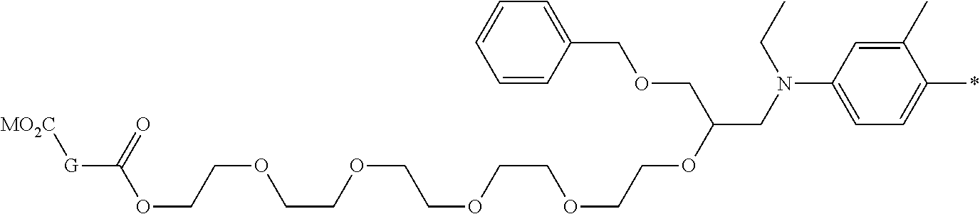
C1(C)=CC(N(CC(OCCOCCOCCOCCOCCOC([G][MO2C])=O)COCC2=CC=CC=C2)CC)=CC=C1*
